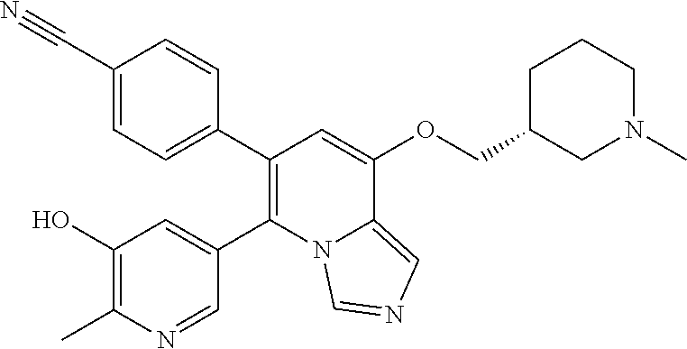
C1(C#N)=CC=C(C2=C(C3=CC(O)=C(C)N=C3)N3C(=CN=C3)C(OCC3CN(C)CCC3)=C2)C=C1
